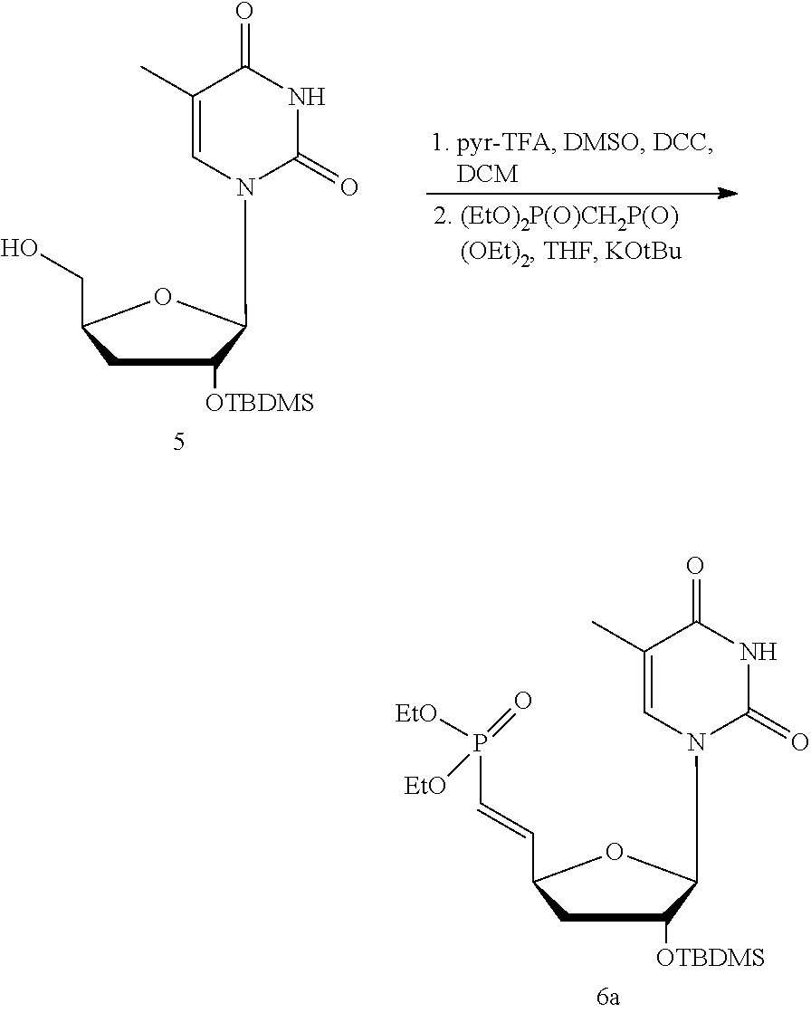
C1C([OTBDMS])C(N2C=C(C)C(=O)NC2=O)OC1C=CP([EtO])([EtO])=O.C1C([OTBDMS])C(N2C=C(C)C(=O)NC2=O)OC1CO
